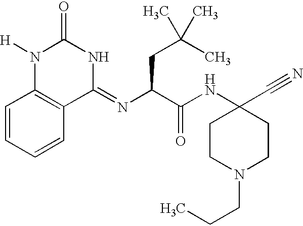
C1=CC=CC2=C1N([H])C(=O)NC2=NC(C(NC1(C#N)CCN(CCC)CC1)=O)CC(C)(C)C
